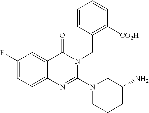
C12=CC=C(F)C=C1C(=O)N(CC1=C([CO2H])C=CC=C1)C(N1CCCC(N)C1)=N2
